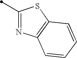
C1(C)=NC2=C(S1)C=CC=C2
